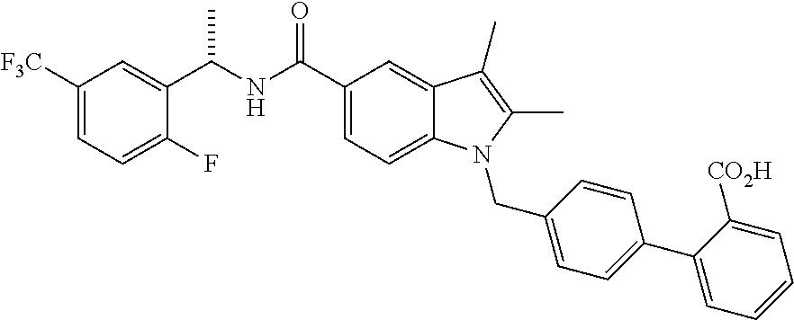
C1([F3C])=CC=C(F)C(C(NC(C2=CC=C3C(=C2)C(C)=C(C)N3CC2=CC=C(C3=CC=CC=C3[CO2H])C=C2)=O)C)=C1
